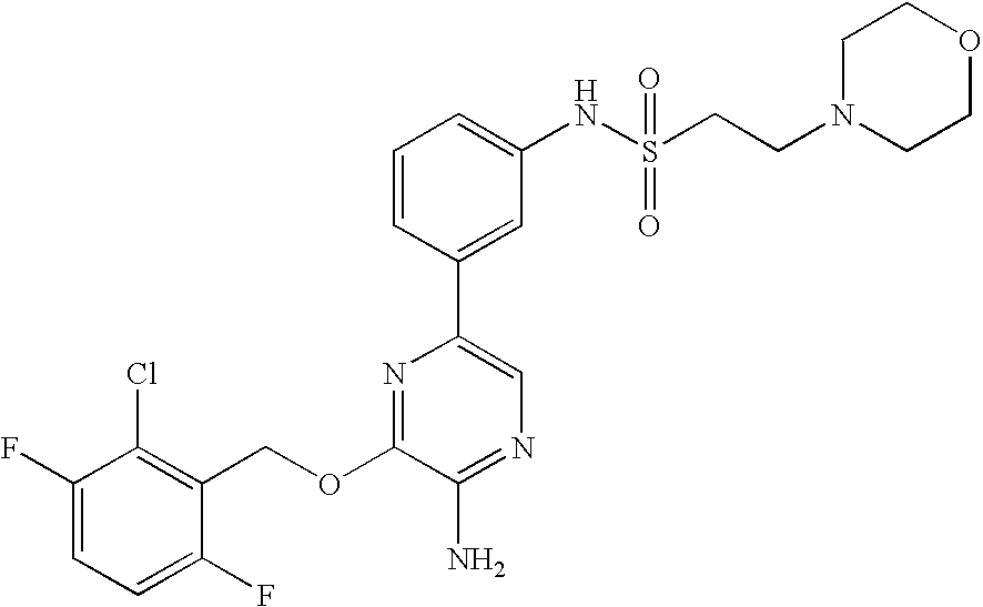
C1(OCC2=C(Cl)C(F)=CC=C2F)=NC(C2=CC(NS(CCN3CCOCC3)(=O)=O)=CC=C2)=CN=C1N
